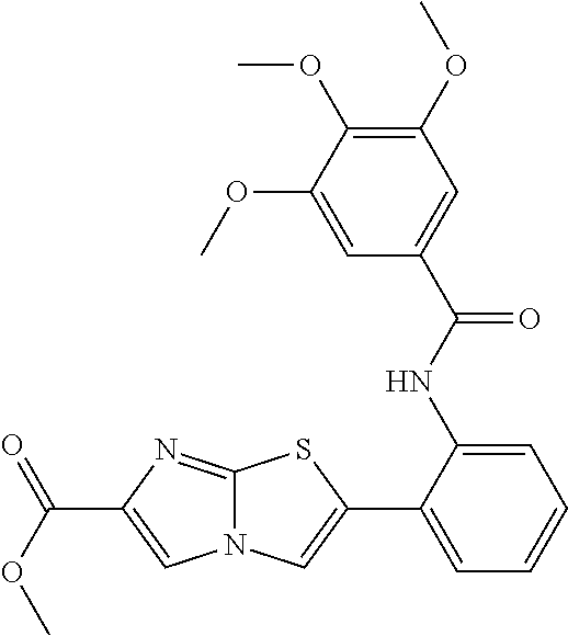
C1(NC(=O)C2=CC(OC)=C(OC)C(OC)=C2)=CC=CC=C1C1=CN2C(=NC(C(OC)=O)=C2)S1
